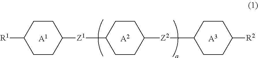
[A1].[A2].C1CC([Z1]C2CCC([Z2]C3CCC([R2])CC3)CC2)CCC1[R1].[A3]
